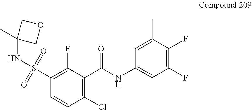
S(C1=C(F)C(C(NC2=CC(F)=C(F)C(C)=C2)=O)=C(Cl)C=C1)(=O)(=O)NC1(C)COC1
